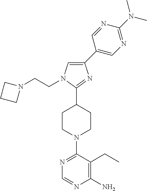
N1=C(N2CCC(C3=NC(C4=CN=C(N(C)C)N=C4)=CN3CCN3CCC3)CC2)C(CC)=C(N)N=C1
